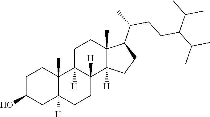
C1C2([H])CCC3([H])C([H])(C2(C)CCC1O)CCC1(C)C(C(CCC(C(C)C)C(C)C)C)CCC13[H]
